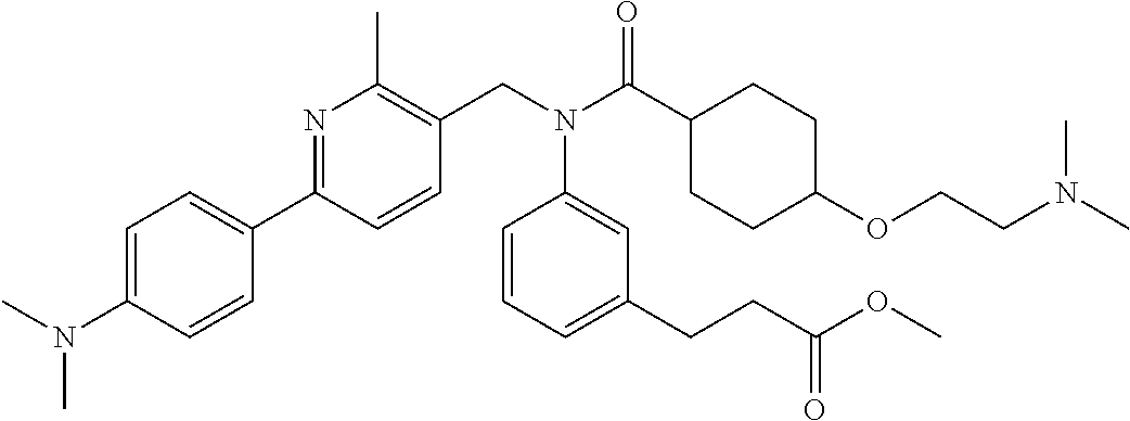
C1=C(N(C)C)C=CC(C2=NC(C)=C(CN(C(C3CCC(OCCN(C)C)CC3)=O)C3=CC(CCC(OC)=O)=CC=C3)C=C2)=C1
